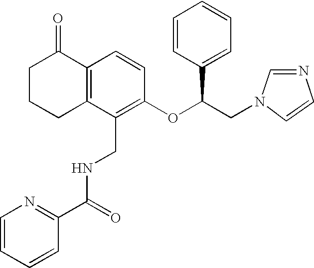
C1C2=C(C(=O)CC1)C=CC(OC(CN1C=CN=C1)C1=CC=CC=C1)=C2CNC(C1=NC=CC=C1)=O
